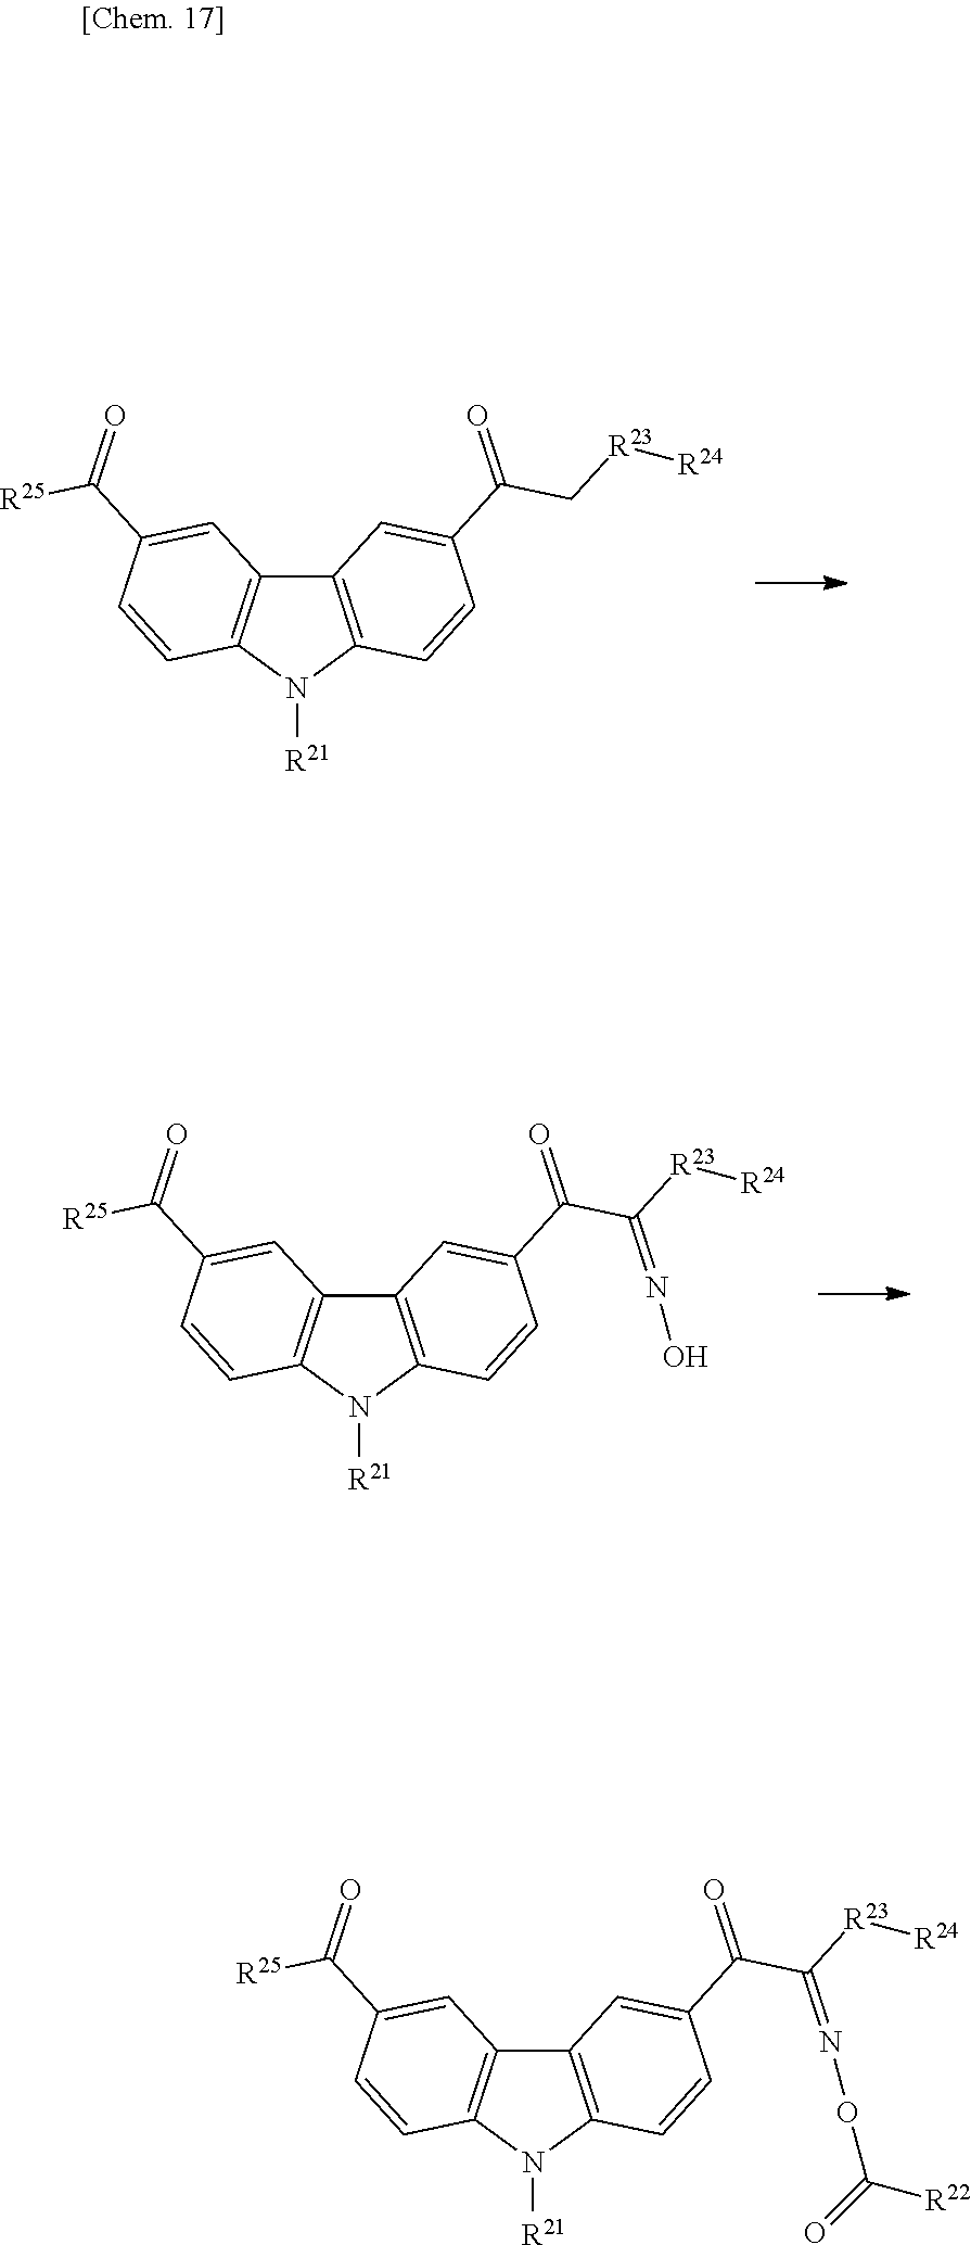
[R21]N1C2=C(C3=C1C=CC(C([R25])=O)=C3)C=C(C(=O)C[R23][R24])C=C2.[R21]N1C2=C(C3=C1C=CC(C([R25])=O)=C3)C=C(C(=O)C([R23][R24])=NO)C=C2.[R21]N1C2=C(C3=C1C=CC(C([R25])=O)=C3)C=C(C(=O)C(=NOC(=O)[R22])[R23][R24])C=C2
